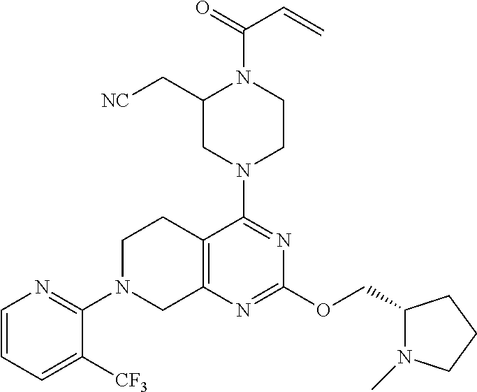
C1=CC=C([CF3])C(N2CC3=C(CC2)C(N2CCN(C(C=C)=O)C(C[NC])C2)=NC(OCC2N(C)CCC2)=N3)=N1
